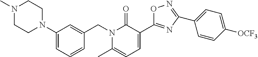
N1(C)CCN(C2=CC=CC(CN3C(C)=CC=C(C4=NC(C5=CC=C([OCF3])C=C5)=NO4)C3=O)=C2)CC1
